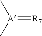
[A](=[R7])(C)C
